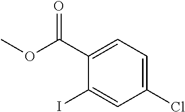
COC(C1=CC=C(Cl)C=C1I)=O
